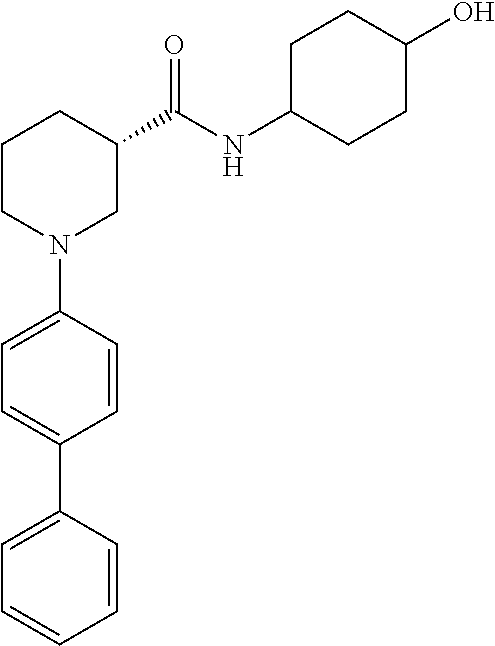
C1=CC(N2CC(C(NC3CCC(O)CC3)=O)CCC2)=CC=C1C1=CC=CC=C1
